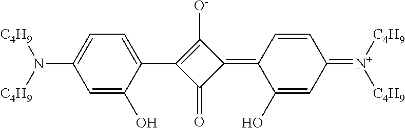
C1([O-])=C(C2=CC=C(N([C4H9])[C4H9])C=C2O)C(=O)C1=C1C(O)=CC(=[N+]([C4H9])[C4H9])C=C1
